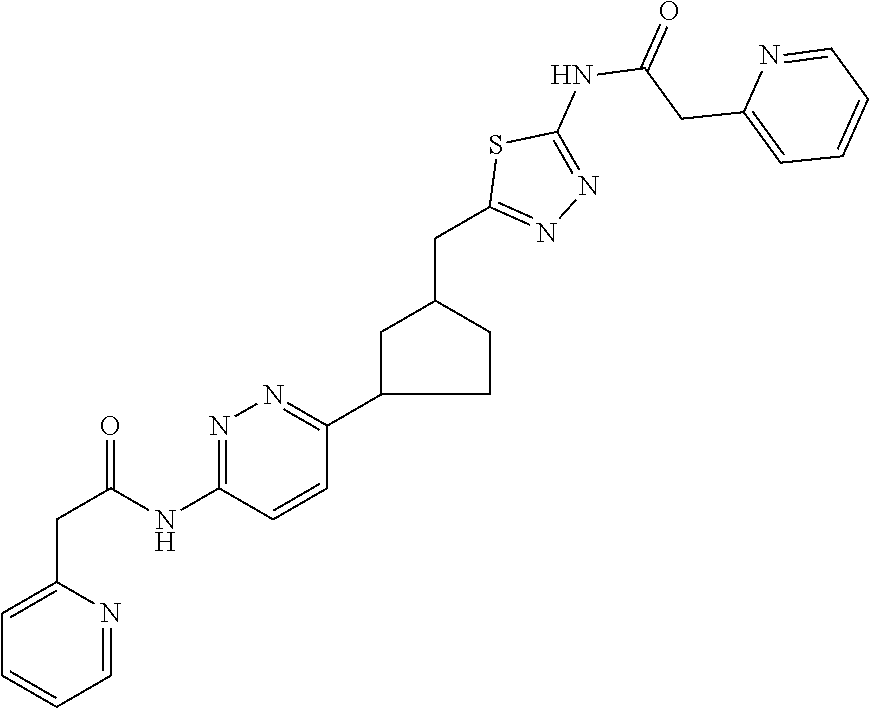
C1(CC(=O)NC2=NN=C(C3CCC(CC4=NN=C(NC(CC5=CC=CC=N5)=O)S4)C3)C=C2)=CC=CC=N1
